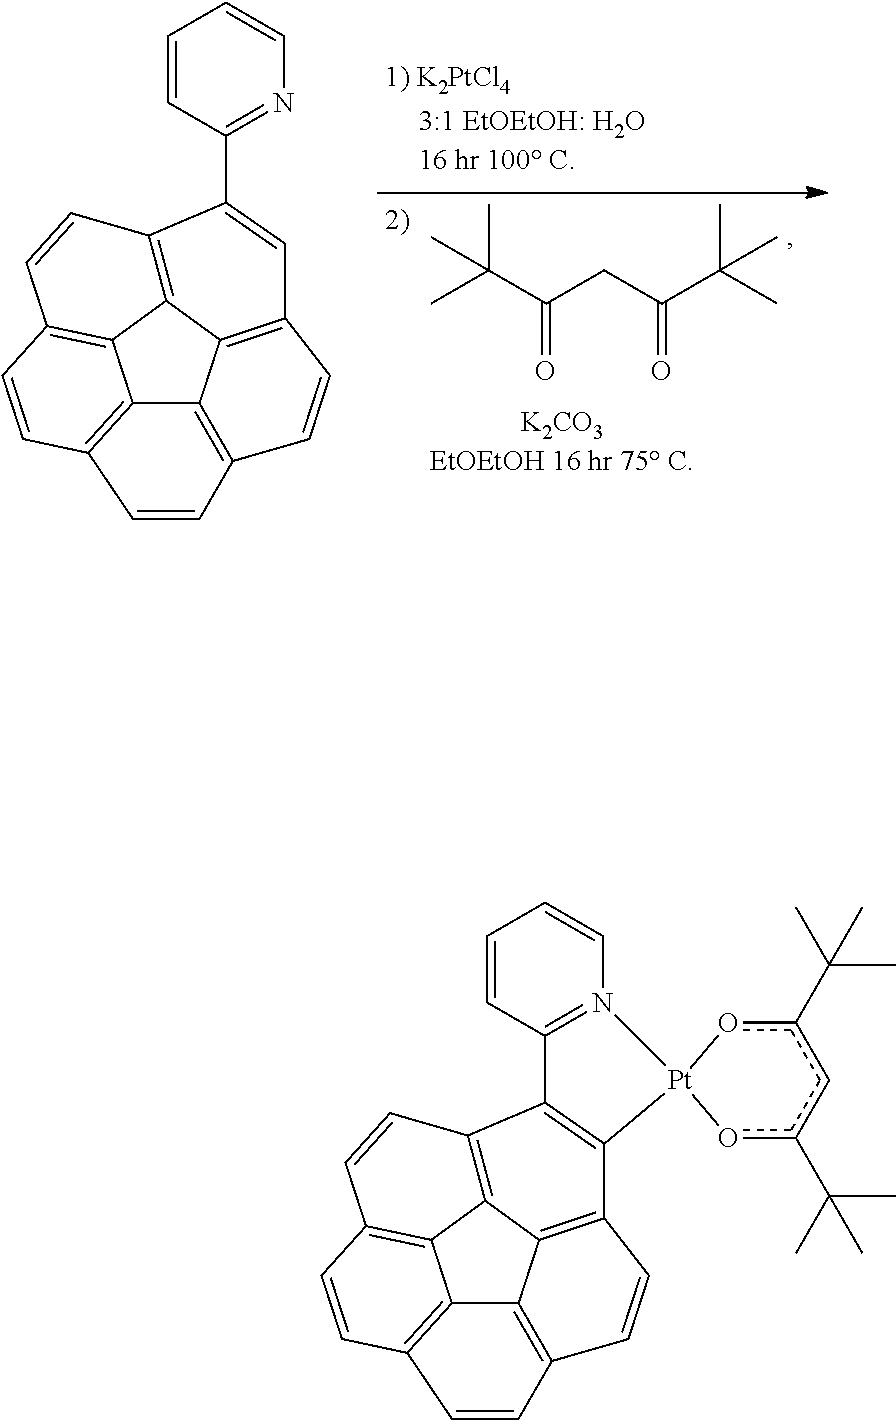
C(=O)(CC(=O)C(C)(C)C)C(C)(C)C.C1=CC(C2=CC3=C4C5=C(C=CC6=C5C5=C(C=C6)C=CC2=C45)C=C3)=NC=C1.c1(C(C)(C)C)o[Pt]2(oc(C(C)(C)C)c1)N1=C(C=CC=C1)C1=C2C2=C3C4=C(C=CC5=C4C4=C(C=C5)C=CC1=C34)C=C2
